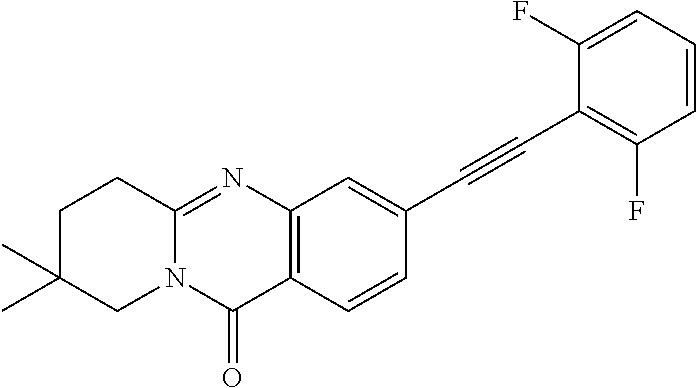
C12=NC3=C(C(=O)N1CC(C)(C)CC2)C=CC(C#CC1=C(F)C=CC=C1F)=C3
